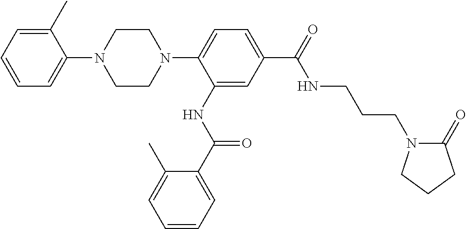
C1=CC=C(C)C(N2CCN(C3=CC=C(C(=O)NCCCN4C(=O)CCC4)C=C3NC(C3=CC=CC=C3C)=O)CC2)=C1
